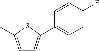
C1=CC(F)=CC=C1C1=CC=C(C)S1
